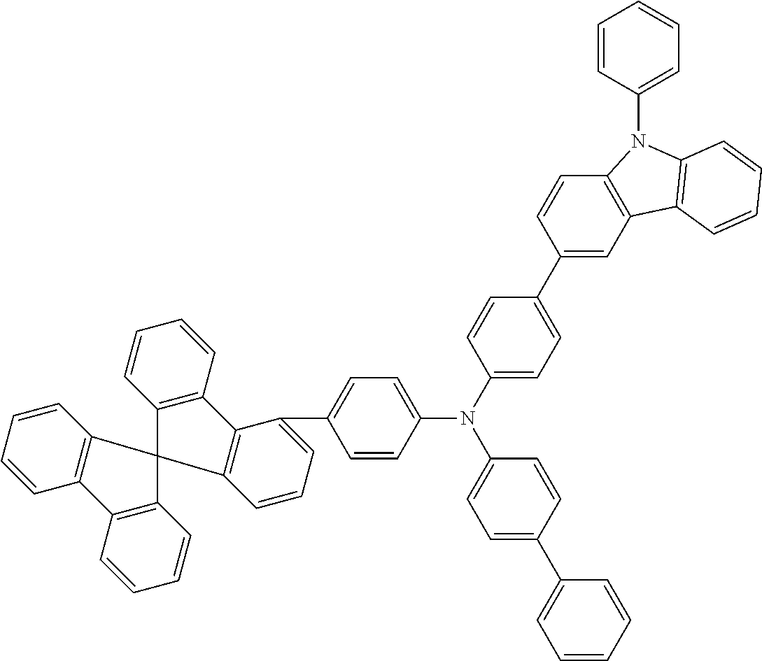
C1=CC=CC2=C1C1(C3=C2C=CC=C3)C2=C(C=CC=C2)C2=C1C=CC=C2C1=CC=C(N(C2=CC=C(C3=CC4=C(C=C3)N(C3=CC=CC=C3)C3=C4C=CC=C3)C=C2)C2=CC=C(C3=CC=CC=C3)C=C2)C=C1
